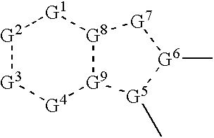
[G2]1[G3][G4][G9]2[G8]([G1]1)[G7][G6](C)[G5]2C
